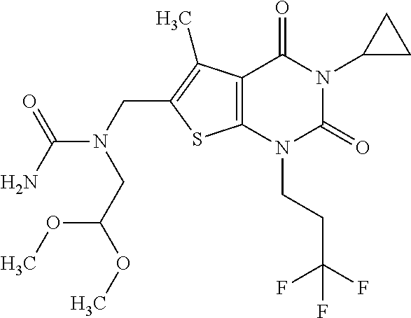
C12=C(N(CCC(F)(F)F)C(=O)N(C3CC3)C1=O)SC(CN(C(N)=O)CC(OC)OC)=C2C
